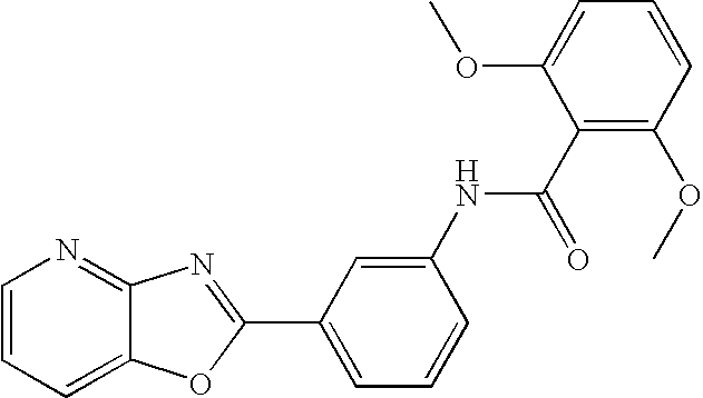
C1=CC=C2C(=N1)N=C(C1=CC=CC(NC(C3=C(OC)C=CC=C3OC)=O)=C1)O2
